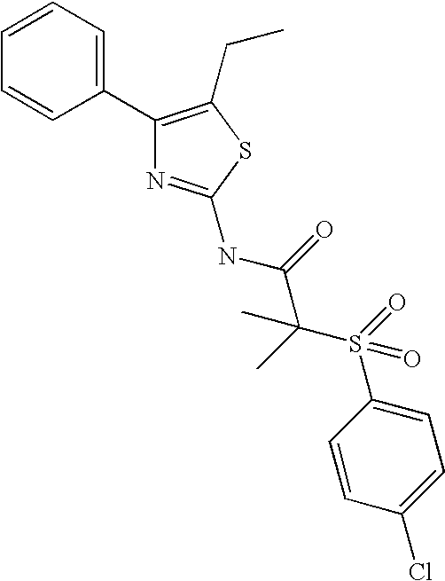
C1(C2=CC=CC=C2)=C(CC)SC(NC(=O)C(S(C2=CC=C(Cl)C=C2)(=O)=O)(C)C)=N1
